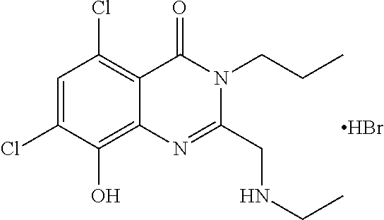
C1=C(Cl)C(O)=C2C(=C1Cl)C(=O)N(CCC)C(CNCC)=N2.Br
